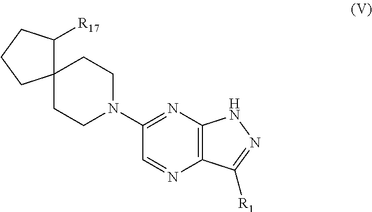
N1=C(N2CCC3(CC2)C([R17])CCC3)C=NC2=C1NN=C2[R1]
